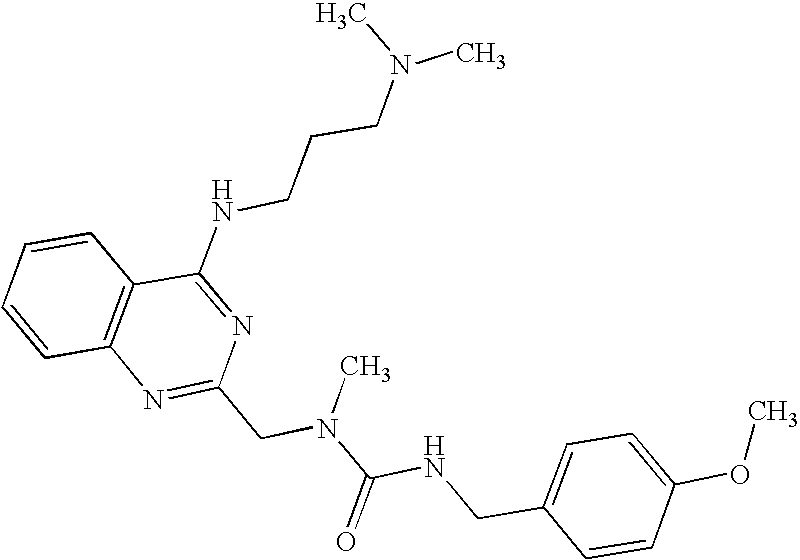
C1=CC2=C(C=C1)C(NCCCN(C)C)=NC(CN(C(NCC1=CC=C(OC)C=C1)=O)C)=N2
